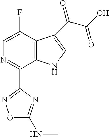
N1=C(C2=NOC(NC)=N2)C2=C(C(F)=C1)C(C(C(O)=O)=O)=CN2
